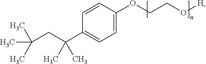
C1=CC(OCCO[H])=CC=C1C(CC(C)(C)C)(C)C
